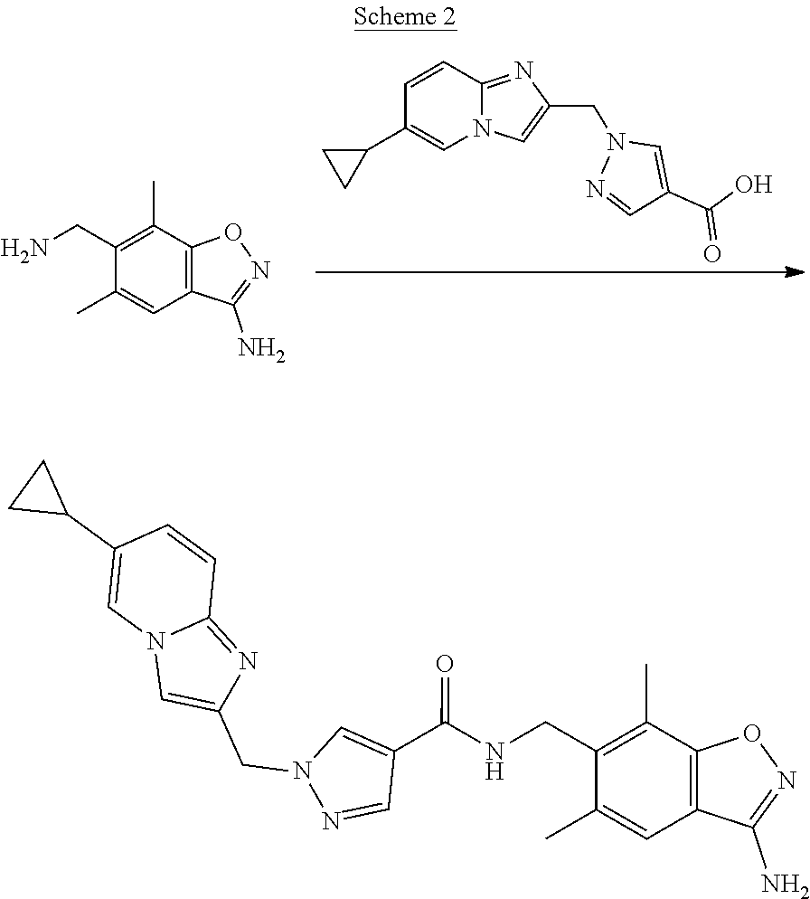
C1=CC2=NC(CN3N=CC(C(O)=O)=C3)=CN2C=C1C1CC1.C12=C(C(C)=C(CN)C(C)=C1)ON=C2N.C12=C(C(C)=C(CNC(C3=CN(CC4=CN5C(=N4)C=CC(C4CC4)=C5)N=C3)=O)C(C)=C1)ON=C2N
